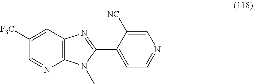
C12=C(C=C([F3C])C=N1)N=C(C1=CC=NC=C1[NC])N2C
